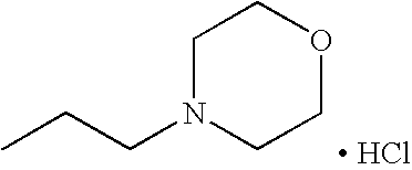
C1N(CCC)CCOC1.[ HCl]
